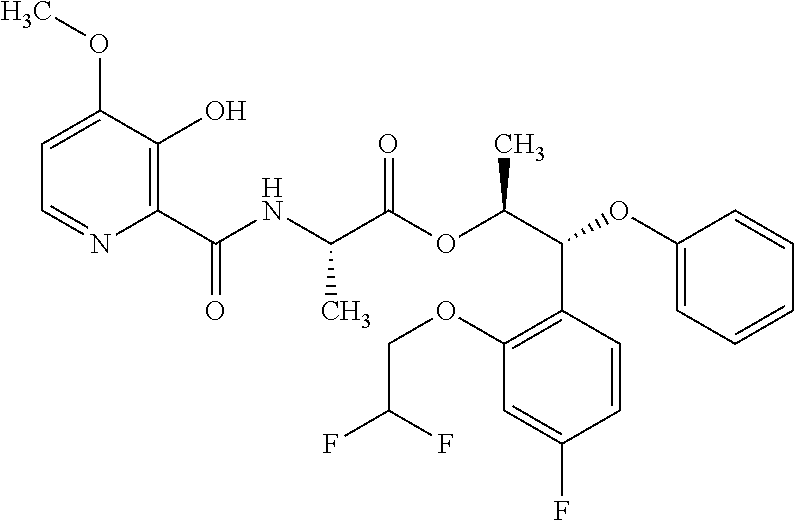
C1=C(OC)C(O)=C(C(NC(C(OC(C(OC2=CC=CC=C2)C2=C(OCC(F)F)C=C(F)C=C2)C)=O)C)=O)N=C1
